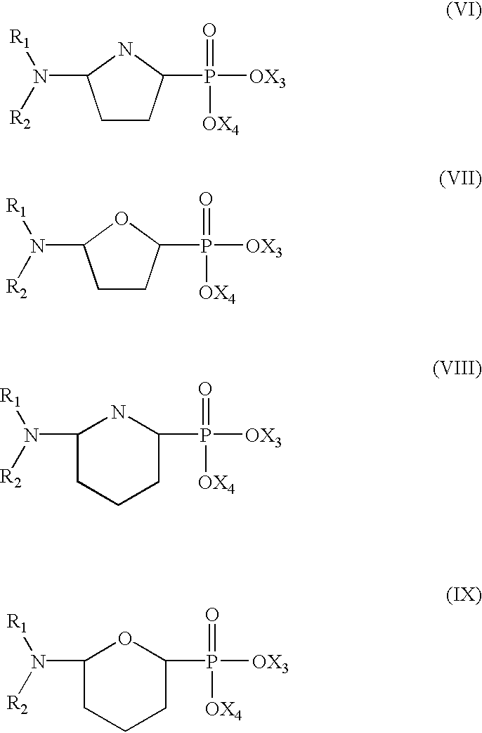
C1CC(P([OX3])(=O)[OX4])NC1N([R2])[R1].C1CC(P([OX3])(=O)[OX4])OC1N([R2])[R1].C1(N([R2])[R1])CCCC(P(=O)([OX4])[OX3])N1.C1(N([R2])[R1])CCCC(P(=O)([OX4])[OX3])O1
